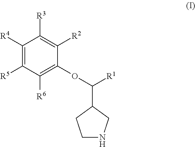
C1([R4])=C([R5])C([R6])=C(OC([R1])C2CCNC2)C([R2])=C1[R3]
